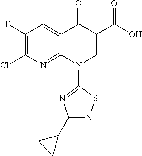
C1(F)=C(Cl)N=C2C(=C1)C(=O)C(C(O)=O)=CN2C1=NC(C2CC2)=NS1
